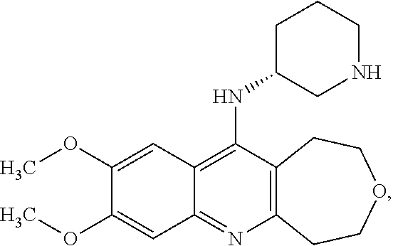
C12=C(N=C3C(=C1NC1CNCCC1)C=C(OC)C(OC)=C3)CCOCC2
